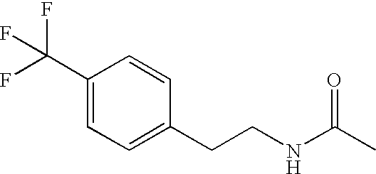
C1(C(F)(F)F)=CC=C(CCNC(C)=O)C=C1
